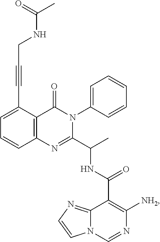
C1=C(C#CCNC(=O)C)C2=C(C=C1)N=C(C(C)NC(=O)C1=C([NH2])N=CN3C1=NC=C3)N(C1=CC=CC=C1)C2=O
